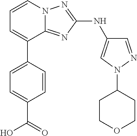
C1(C2=CC=CN3C2=NC(NC2=CN(C4CCOCC4)N=C2)=N3)=CC=C(C(=O)O)C=C1
